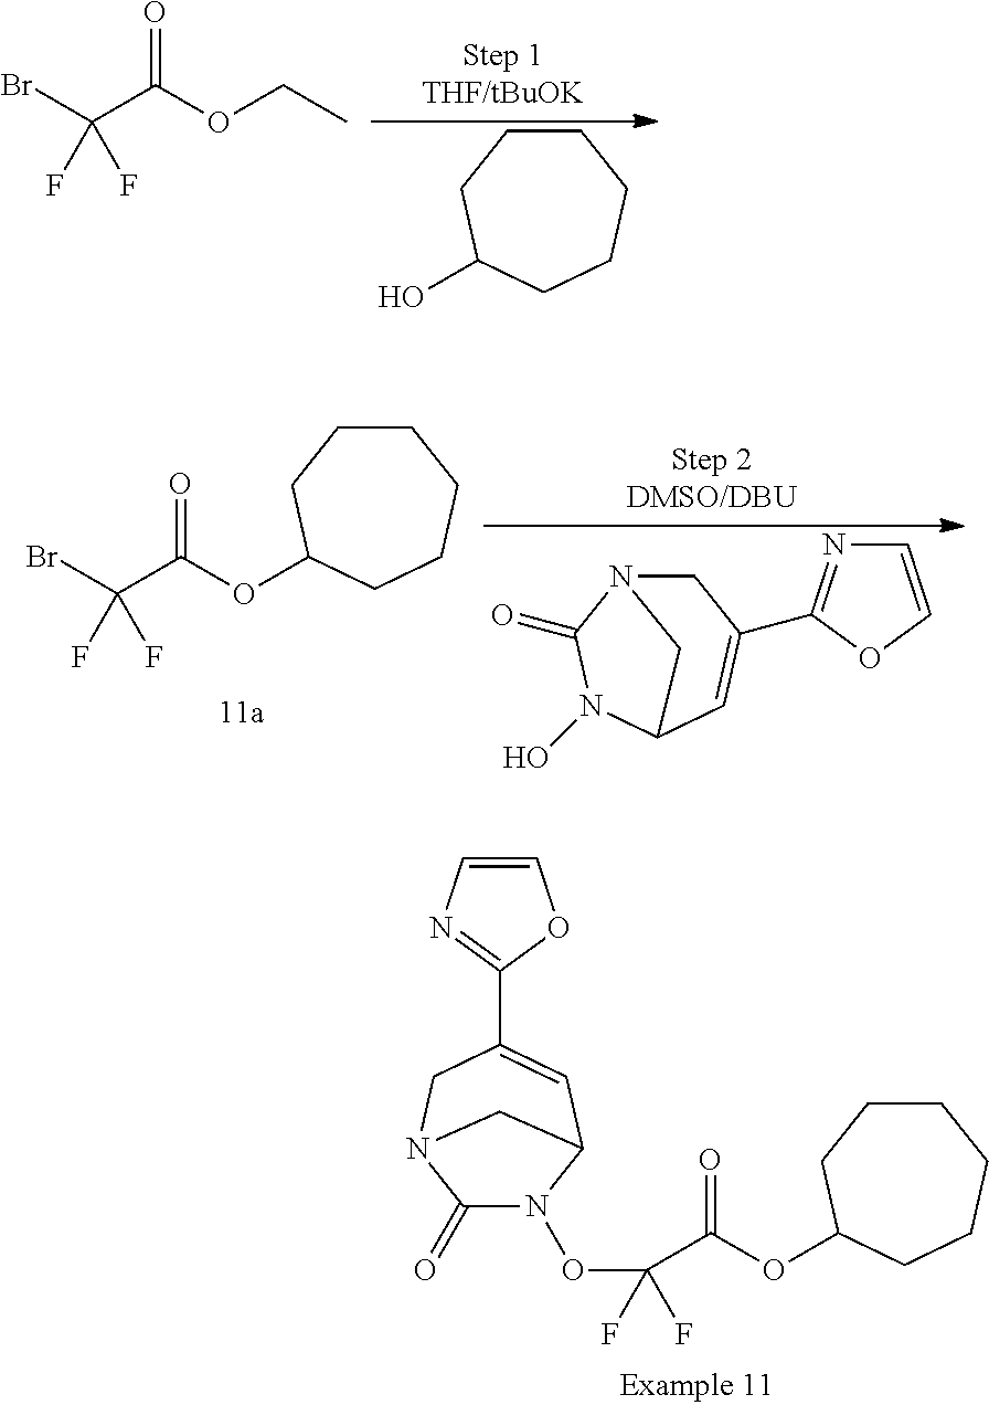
BrC(C(OCC)=O)(F)F.OC1CCCCCC1.C1N2C(=O)N(O)C(C=C1C1=NC=CO1)C2.BrC(C(=O)OC1CCCCCC1)(F)F.C1(=O)N(OC(C(OC2CCCCCC2)=O)(F)F)C2C=C(C3=NC=CO3)CN1C2
